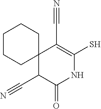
C1CCC2(CC1)C(C#N)C(=O)NC(S)=C2C#N
